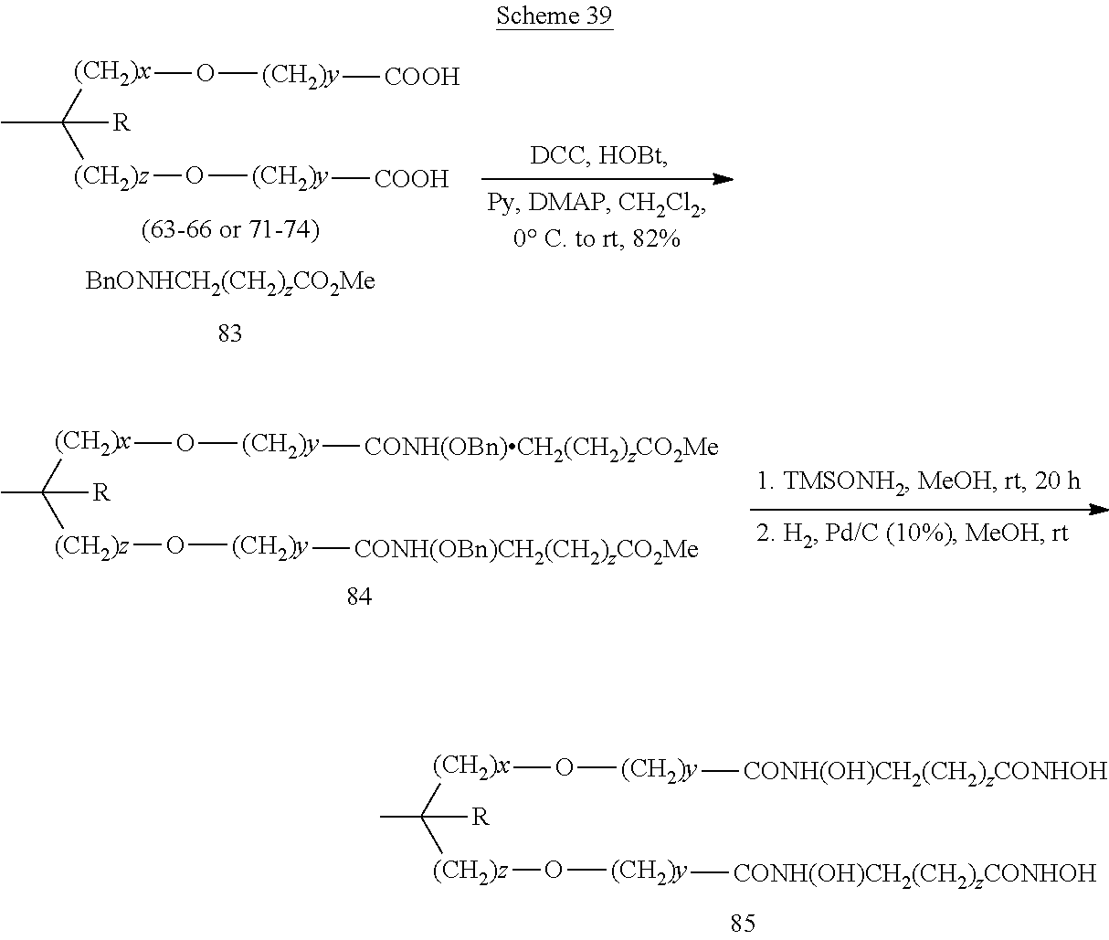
C(C)([(CH2)x]O[(CH2)y][COOH])([(CH2)z]O[(CH2)y][COOH])[R].C(C)([(CH2)x]O[(CH2)y][CONH(OH)CH2(CH2)zCONHOH])([(CH2)z]O[(CH2)y][CONH(OH)CH2(CH2)zCONHOH])[R].C(C)([(CH2)x]O[(CH2)y][CONH(OBn)CH2(CH2)zCO2Me])([(CH2)z]O[(CH2)y][CONH(OBn)CH2(CH2)zCO2Me])[R]
